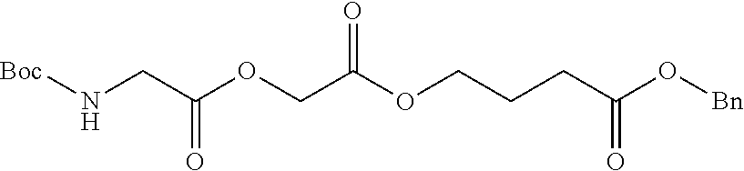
[Boc]NCC(OCC(OCCCC(O[Bn])=O)=O)=O
